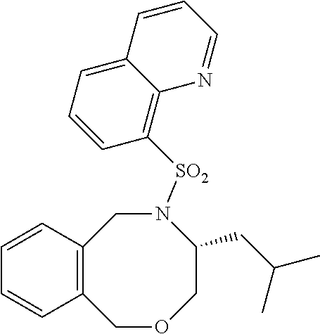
C12=C(COCC(CC(C)C)N([SO2]C3=C4C(=CC=C3)C=CC=N4)C1)C=CC=C2
